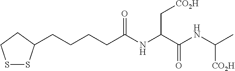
S1SC(CCCCC(NC(C(NC([CO2H])C)=O)C[CO2H])=O)CC1
